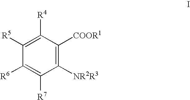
C1([R6])=C([R7])C([NR2R3])=C([COOR1])C([R4])=C1[R5]
